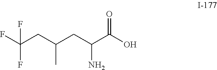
C(C(C(O)=O)N)C(CC(F)(F)F)C
